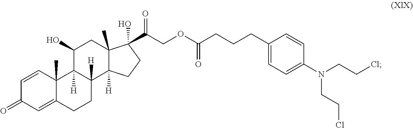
C1=CC2(C)C(=CC1=O)CCC1([H])C2([H])C(O)CC2(C)C1([H])CCC2(O)C(=O)COC(=O)CCCC1=CC=C(N(CCCl)CCCl)C=C1
